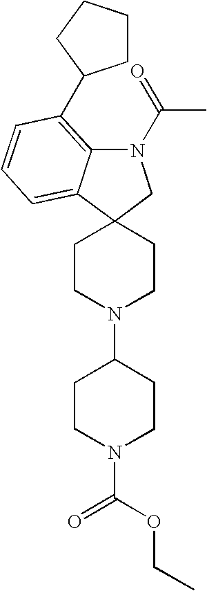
N1(C(=O)C)C2=C(C3CCCC3)C=CC=C2C2(C1)CCN(C1CCN(C(OCC)=O)CC1)CC2
